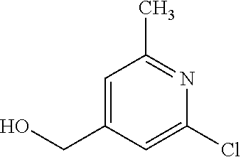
C1=C(CO)C=C(Cl)N=C1C
